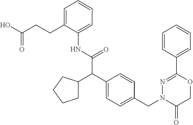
C1(NC(=O)C(C2=CC=C(CN3C(=O)COC(C4=CC=CC=C4)=N3)C=C2)C2CCCC2)=CC=CC=C1CCC(O)=O
